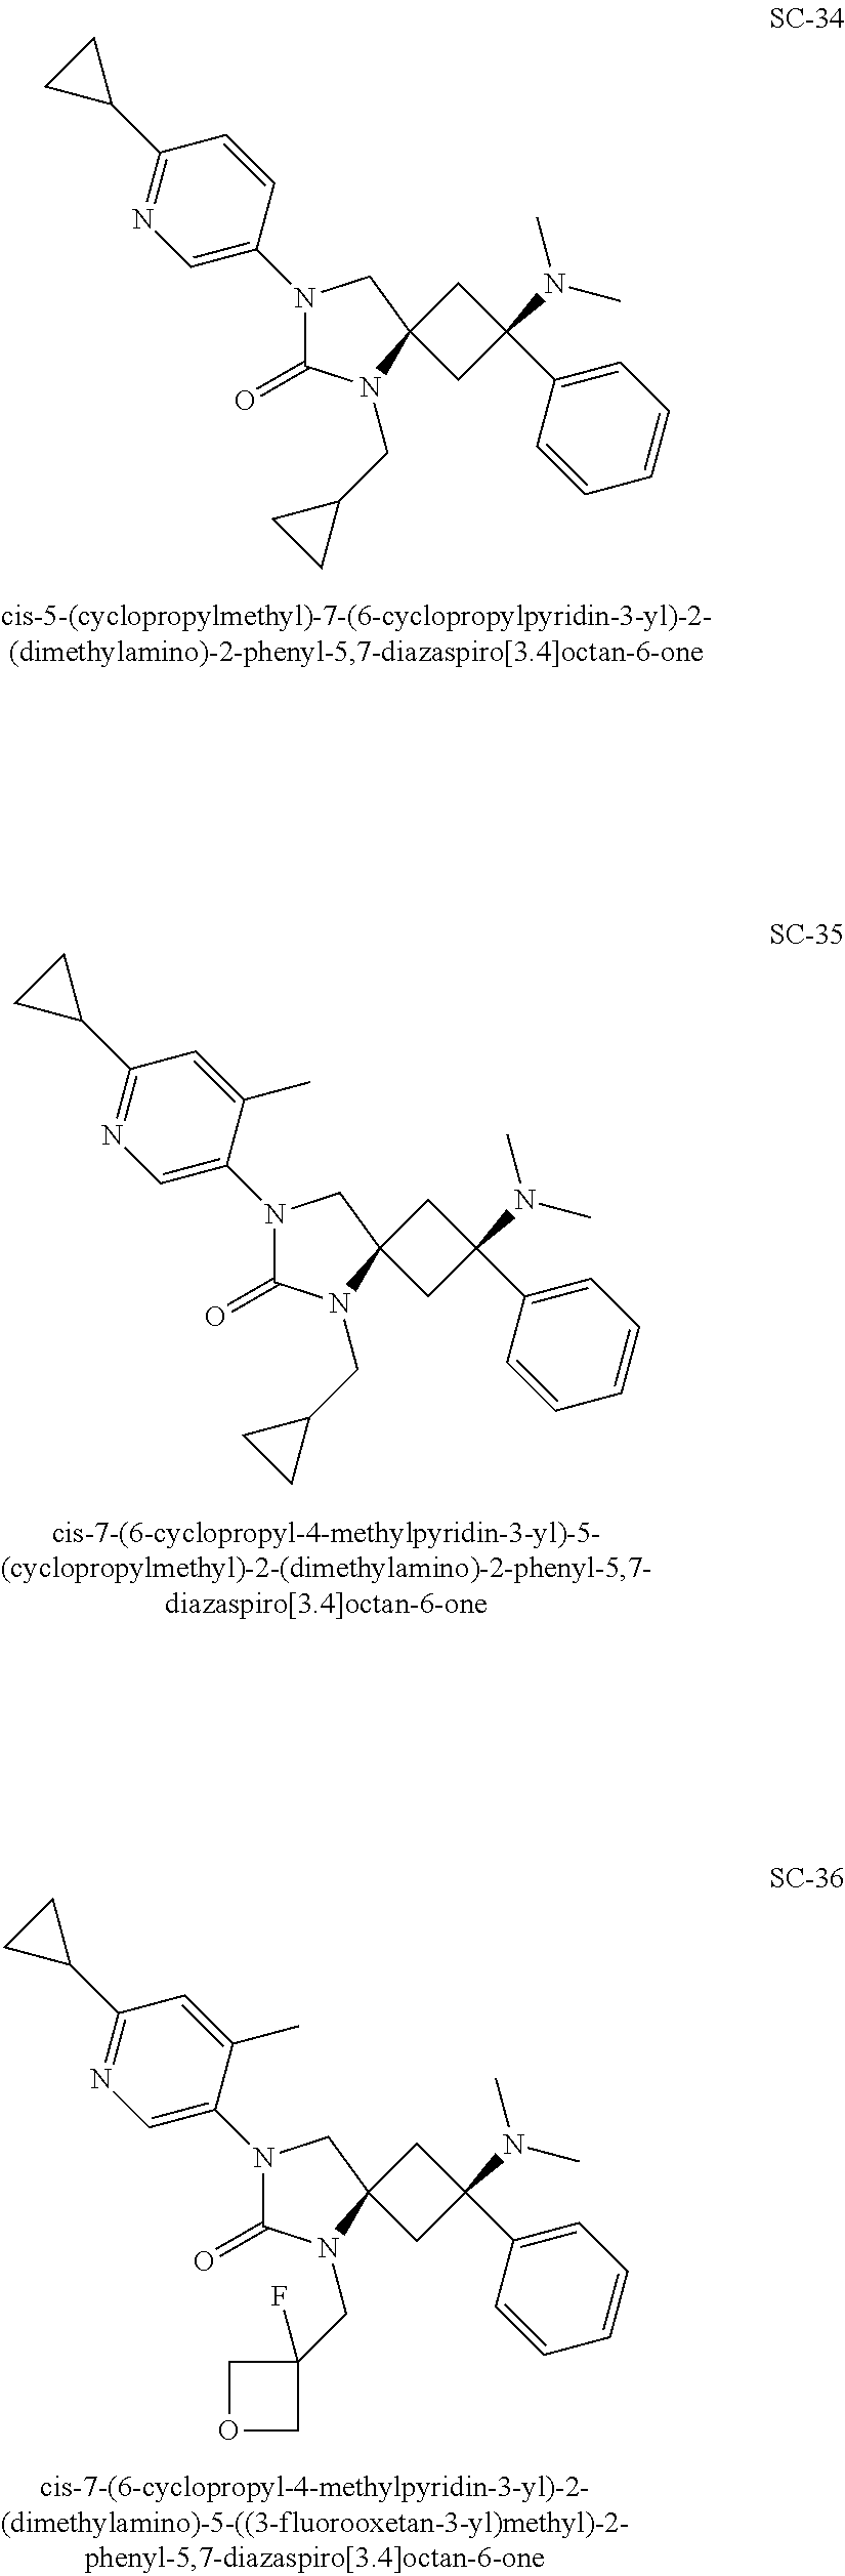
N1(C2=CN=C(C3CC3)C=C2)C(=O)N(CC2CC2)C2(C1)CC(N(C)C)(C1=CC=CC=C1)C2.N1(C2=CN=C(C3CC3)C=C2C)C(=O)N(CC2CC2)C2(C1)CC(N(C)C)(C1=CC=CC=C1)C2.N1(C2=CN=C(C3CC3)C=C2C)C(=O)N(CC2(F)COC2)C2(C1)CC(N(C)C)(C1=CC=CC=C1)C2
